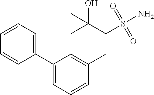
C1(C2=CC=CC(CC(S(=O)(=O)N)C(C)(O)C)=C2)=CC=CC=C1
